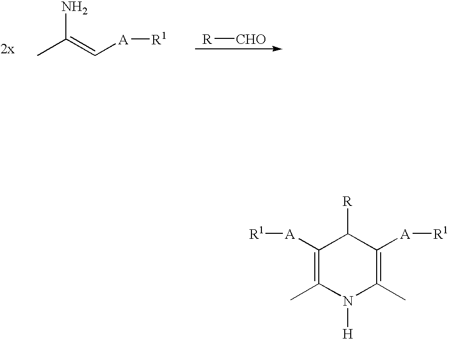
CC(=C[A][R1])N.[R][CHO].C1([A][R1])=C(C)N([H])C(C)=C([A][R1])C1[R]
